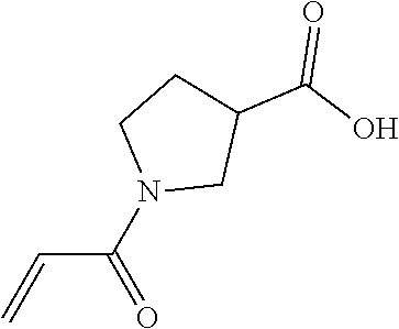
N1(C(=O)C=C)CC(C(O)=O)CC1
